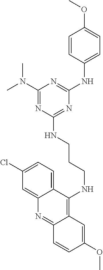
C(NC1=C2C(=NC3=CC(Cl)=CC=C13)C=CC(OC)=C2)CCNC1=NC(NC2=CC=C(OC)C=C2)=NC(N(C)C)=N1
